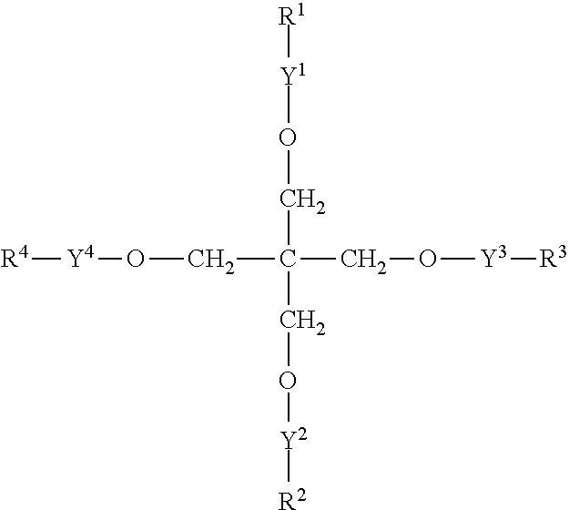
C(C(CO[Y3][R3])(CO[Y1][R1])CO[Y2][R2])O[Y4][R4]
